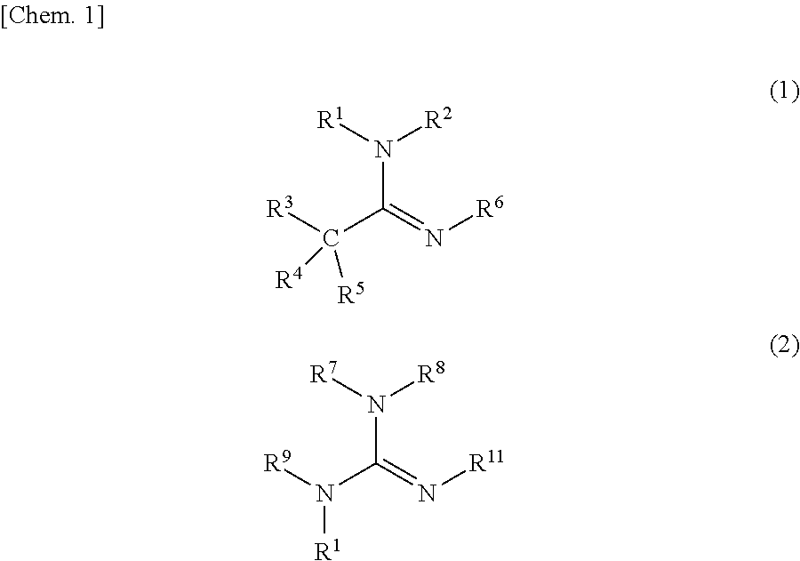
C(C(=N[R6])N([R2])[R1])([R3])([R5])[R4].N([R1])(C(=N[R11])N([R8])[R7])[R9]
